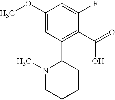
C1(OC)=CC(C2N(C)CCCC2)=C(C(=O)O)C(F)=C1
